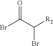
BrC(C([R2])Br)=O
